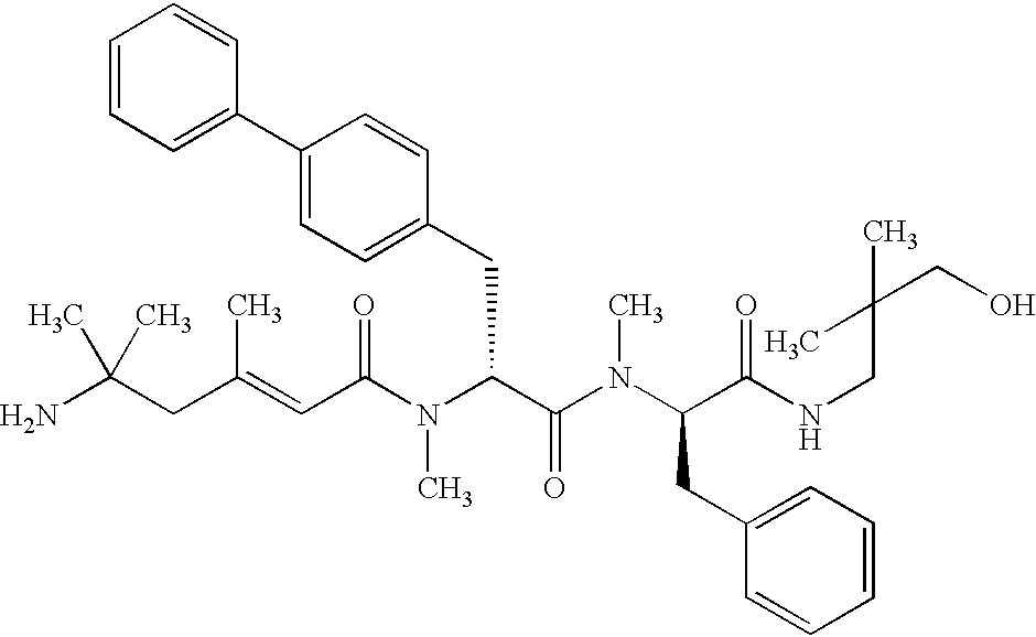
NC(CC(=CC(N(C(C(=O)N(C)C(CC1=CC=CC=C1)C(=O)NCC(CO)(C)C)CC1=CC=C(C2=CC=CC=C2)C=C1)C)=O)C)(C)C
